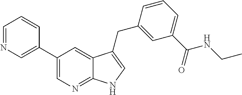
C1=NC=C(C2=CN=C3C(=C2)C(CC2=CC(C(=O)NCC)=CC=C2)=CN3)C=C1
